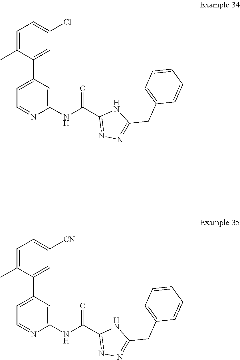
C1=C(C2=CC(Cl)=CC=C2C)C=C(NC(C2=NN=C(CC3=CC=CC=C3)N2)=O)N=C1.C1=C(C2=CC([CN])=CC=C2C)C=C(NC(C2=NN=C(CC3=CC=CC=C3)N2)=O)N=C1
